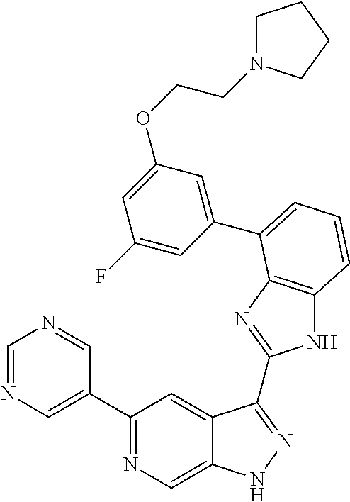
C1(C2=NC=C3C(=C2)C(C2=NC4=C(N2)C=CC=C4C2=CC(OCCN4CCCC4)=CC(F)=C2)=NN3)=CN=CN=C1
